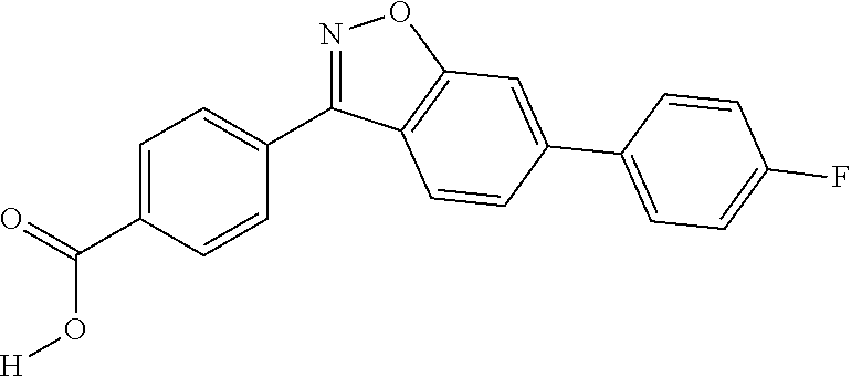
C1=CC(C(=O)O[H])=CC=C1C1=NOC2=C1C=CC(C1=CC=C(F)C=C1)=C2
